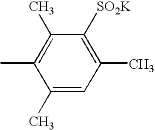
C1(C)=CC(C)=C([SO2K])C(C)=C1C
